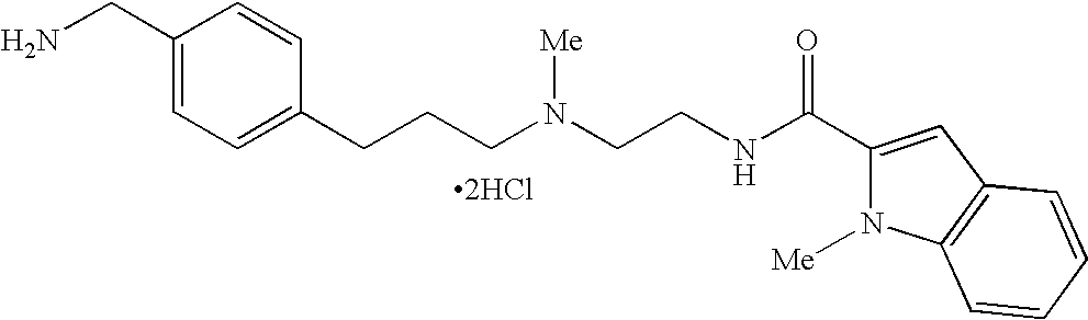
[2HCl].C1(CN)=CC=C(CCCN(CCNC(C2=CC3=C(N2[Me])C=CC=C3)=O)[Me])C=C1
